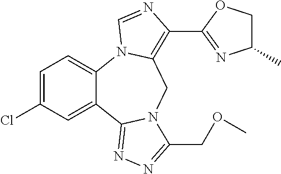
C1=C(Cl)C=C2C(=C1)N1C(=C(C3=NC(C)CO3)N=C1)CN1C2=NN=C1COC
